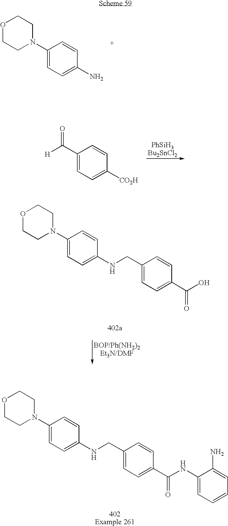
O1CCN(C2=CC=C(NCC3=CC=C(C(O)=O)C=C3)C=C2)CC1.O1CCN(C2=CC=C(N)C=C2)CC1.C1(C([H])=O)=CC=C([CO2H])C=C1.O1CCN(C2=CC=C(NCC3=CC=C(C(NC4=CC=CC=C4N)=O)C=C3)C=C2)CC1
